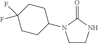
C1CNC(=O)N1C1CCC(F)(F)CC1
